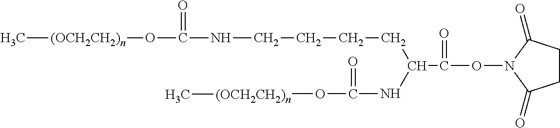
O=C(ON1C(=O)CCC1=O)C(CCCCNC(O[(OCH2CH2)n]C)=O)NC(=O)O[(OCH2CH2)n]C
